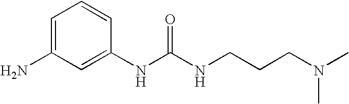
C1=C(N)C=C(NC(NCCCN(C)C)=O)C=C1
